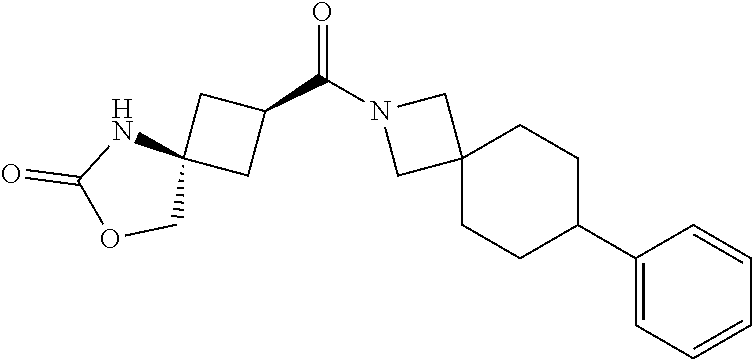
C1=C(C2CCC3(CN(C(C4CC5(C4)NC(=O)OC5)=O)C3)CC2)C=CC=C1
